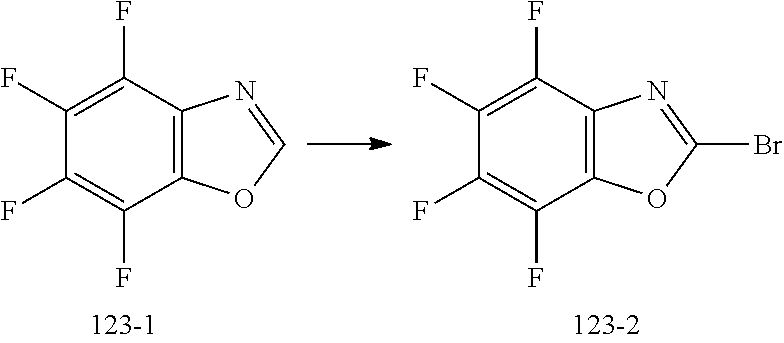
C1(F)=C(F)C2=C(C(F)=C1F)N=CO2.C1(F)=C(F)C2=C(C(F)=C1F)N=C(Br)O2
